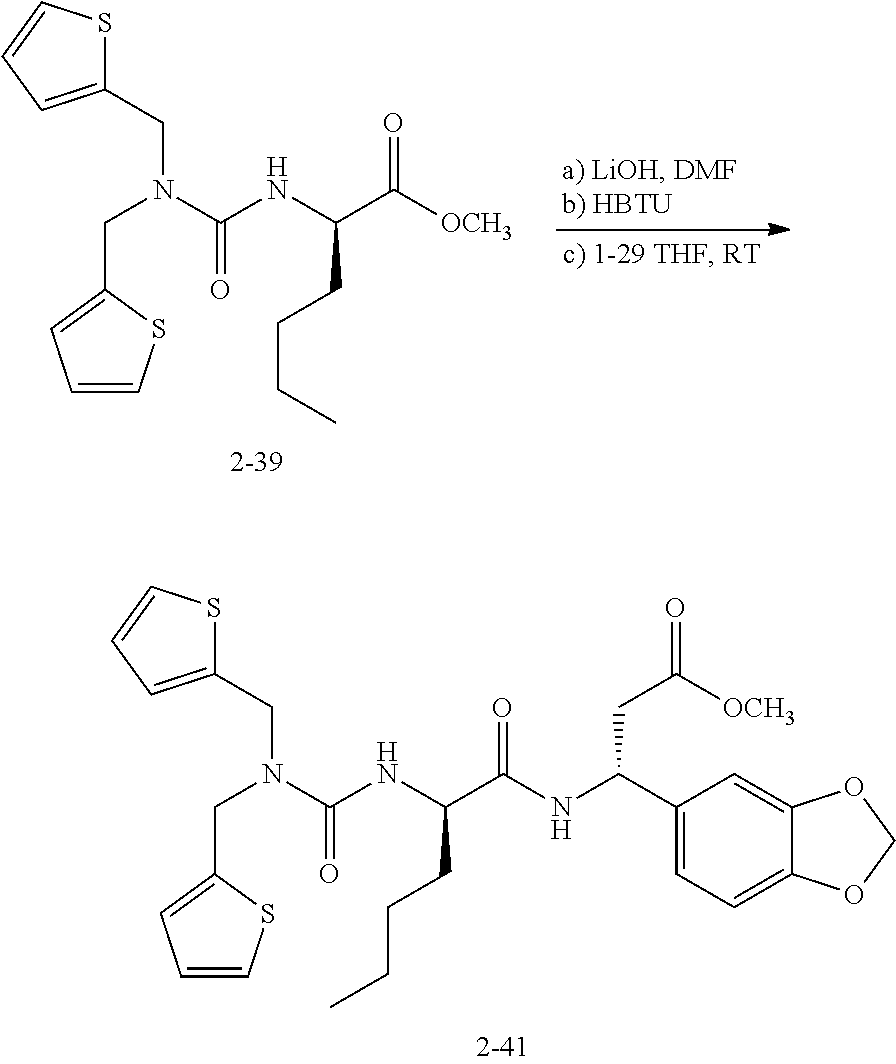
C1(CN(C(NC(C([OCH3])=O)CCCC)=O)CC2=CC=CS2)=CC=CS1.C1(CN(C(NC(C(NC(C2=CC=C3C(=C2)OCO3)CC([OCH3])=O)=O)CCCC)=O)CC2=CC=CS2)=CC=CS1
